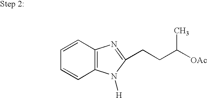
C1=CC2=C(C=C1)N=C(CCC([OAc])C)N2[H]
